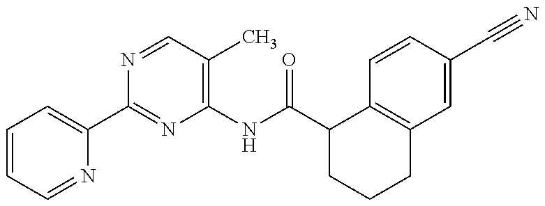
C1=CC=NC(C2=NC(NC(=O)C3CCCC4=C3C=CC(C#N)=C4)=C(C)C=N2)=C1
